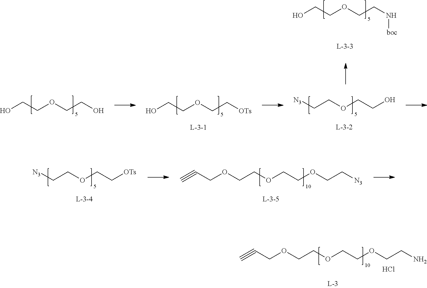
OCCOCCN[boc].OCCOCCO.[N3]CCOCCO.OCCOCC[OTs].[N3]CCOCC[OTs].C(OCCOCC[N3])COCC#C.C(OCCOCCN)COCC#C.Cl
